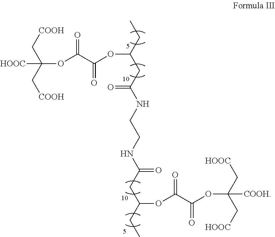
[HOOC]C(OC(C(OC(CC)CC(NCCNC(CC(CC)OC(C(OC([COOH])(C[HOOC])C[HOOC])=O)=O)=O)=O)=O)=O)(C[COOH])C[COOH]
